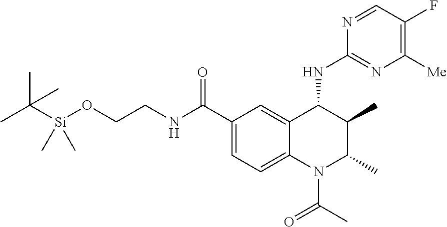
CC([Si](OCCNC(C1=CC=C2C(=C1)C(NC1=NC([Me])=C(F)C=N1)C(C)C(C)N2C(=O)C)=O)(C)C)(C)C
